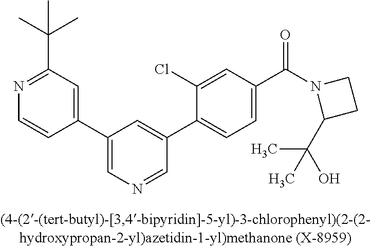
C1(C2=CN=CC(C3=CC=C(C(N4C(C(O)(C)C)CC4)=O)C=C3Cl)=C2)=CC(C(C)(C)C)=NC=C1
